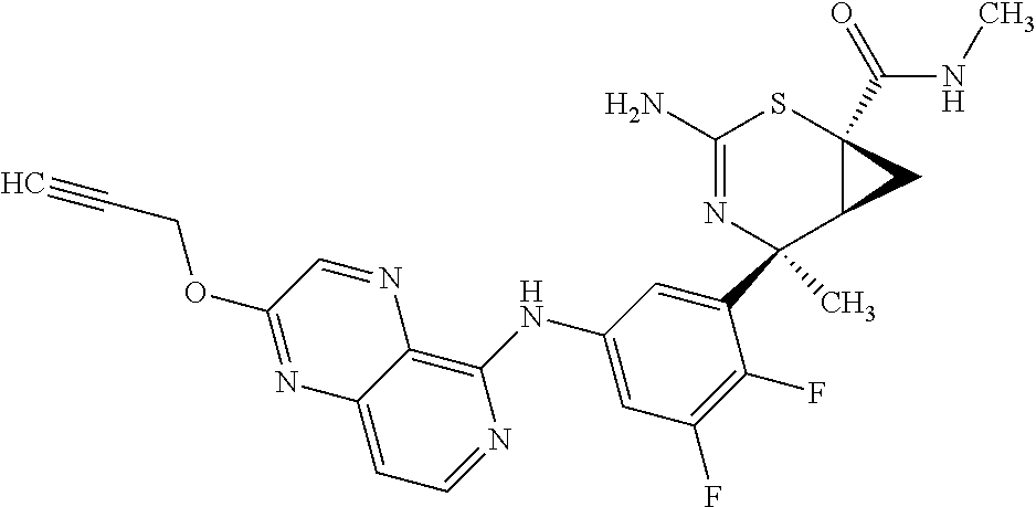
C1(C2(C)N=C(N)SC3(C(NC)=O)C2C3)=CC(NC2=C3C(=CC=N2)N=C(OCC#C)C=N3)=CC(F)=C1F
